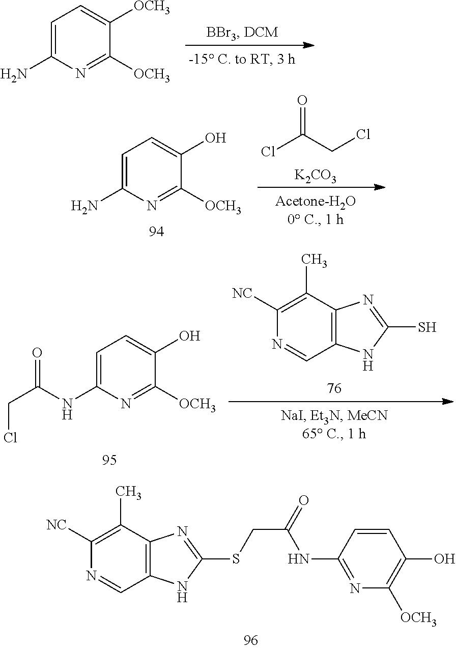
C1([NC])=C(C)C2=C(C=N1)NC(SCC(NC1=NC([OCH3])=C(O)C=C1)=O)=N2.C1=C(N)N=C([OCH3])C([OCH3])=C1.C1=C(N)N=C([OCH3])C(O)=C1.ClC(CCl)=O.[K2CO3].C1=C(NC(CCl)=O)N=C([OCH3])C(O)=C1.C1([NC])=C(C)C2=C(C=N1)NC(S)=N2
